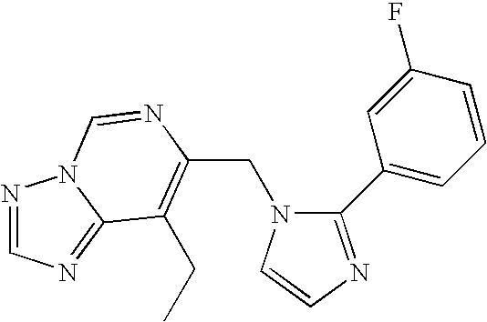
C(N1C(C2=CC=CC(F)=C2)=NC=C1)C1=C(CC)C2=NC=NN2C=N1
